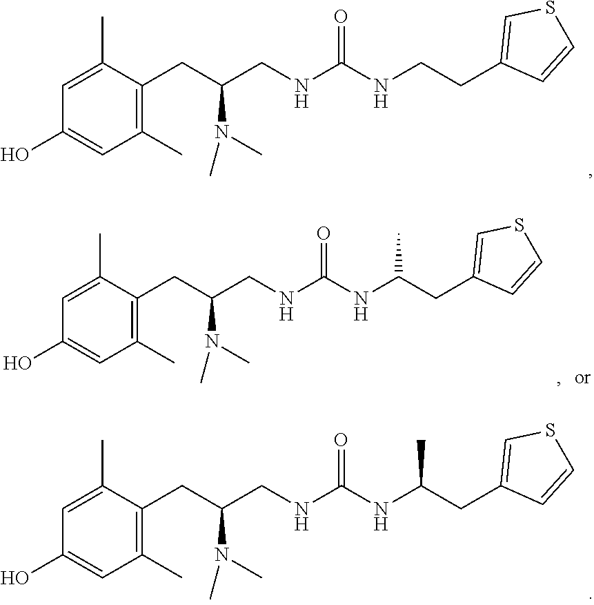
C1(CC(CNC(NCCC2=CSC=C2)=O)N(C)C)=C(C)C=C(O)C=C1C.C1(CC(CNC(NC(CC2=CSC=C2)C)=O)N(C)C)=C(C)C=C(O)C=C1C.C1(CC(CNC(NC(CC2=CSC=C2)C)=O)N(C)C)=C(C)C=C(O)C=C1C
